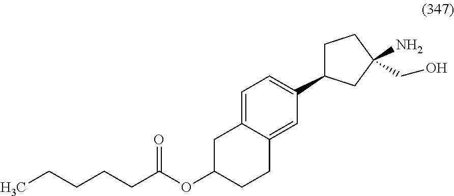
O(C1CCC2=CC(C3CCC(CO)(N)C3)=CC=C2C1)C(CCCCC)=O
